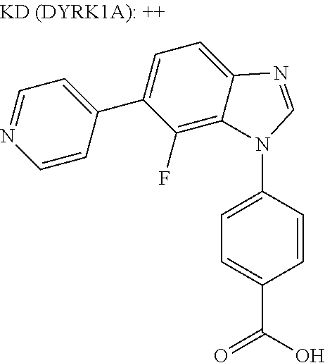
C1=C(N2C3=C(F)C(C4=CC=NC=C4)=CC=C3N=C2)C=CC(C(O)=O)=C1
